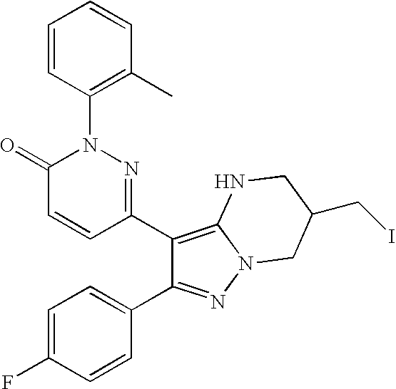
C1=CC(N2C(=O)C=CC(C3=C4N(N=C3C3=CC=C(F)C=C3)CC(CI)CN4)=N2)=C(C)C=C1
